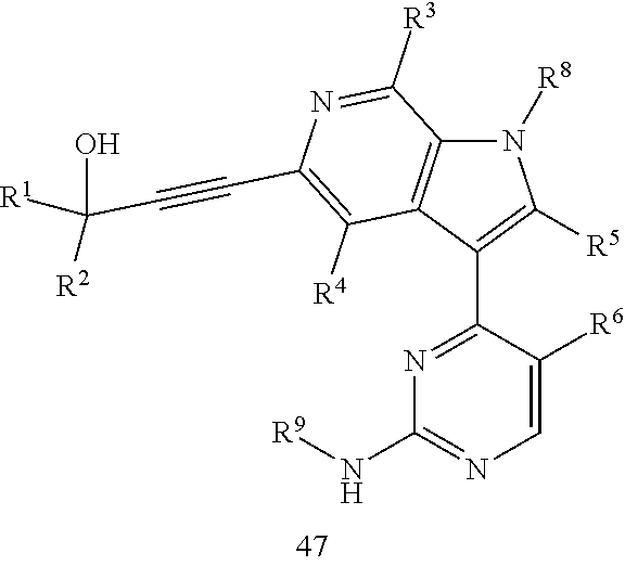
C1=C([R6])C(C2=C([R5])N([R8])C3=C2C([R4])=C(C#CC(O)([R1])[R2])N=C3[R3])=NC(N[R9])=N1
